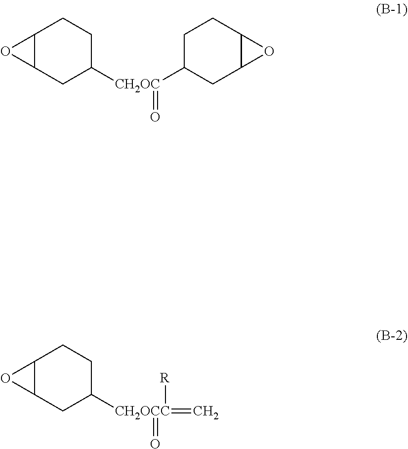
C12C(CC([CH2OC](C3CC4C(CC3)O4)=O)CC1)O2.C12C(CC([CH2OCC](=C)([R])=O)CC1)O2
